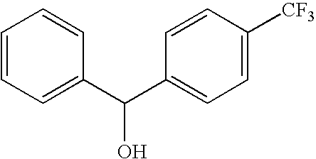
C1=CC=C(C(C2=CC=C([CF3])C=C2)O)C=C1
